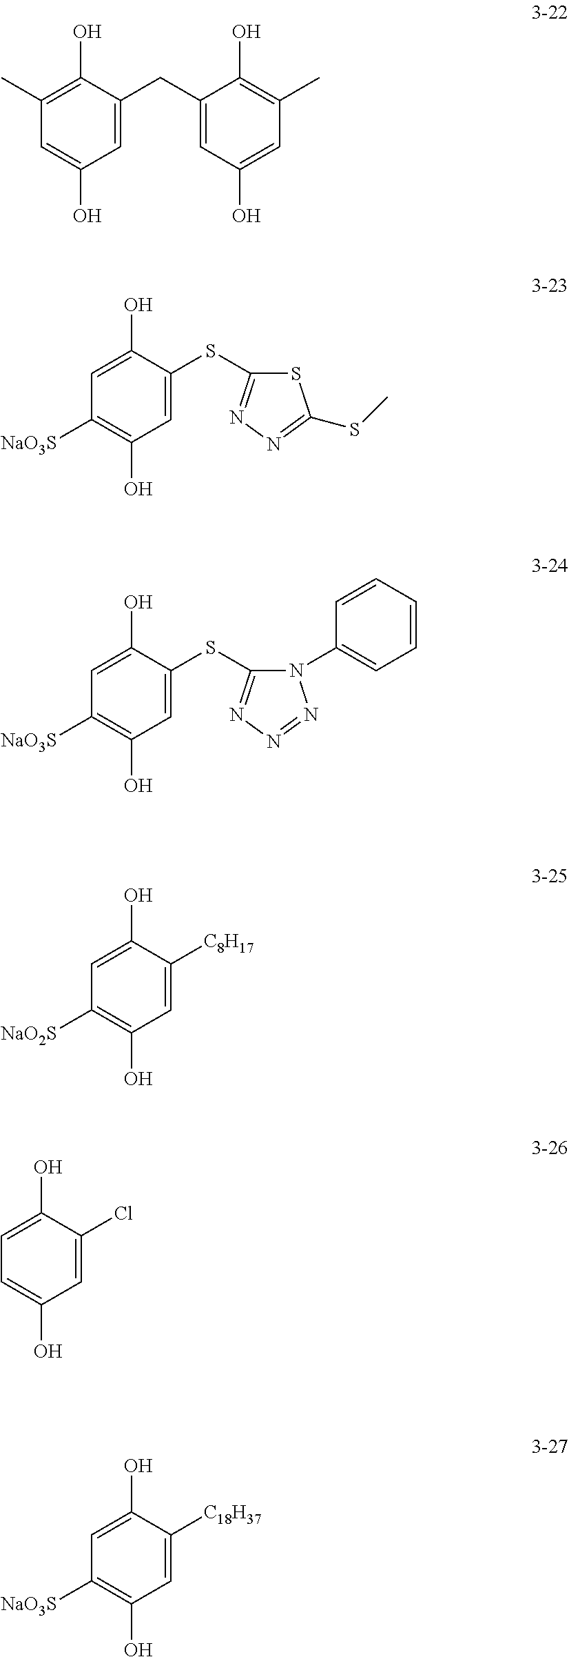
C1(O)=CC(C)=C(O)C(CC2=CC(O)=CC(C)=C2O)=C1.C1(O)=CC([NaO3S])=C(O)C=C1SC1=NN=C(SC)S1.C1(O)=CC([NaO3S])=C(O)C=C1SC1=NN=NN1C1=CC=CC=C1.C1(O)=CC([NaO2S])=C(O)C=C1[C8H17].C1(O)=CC=C(O)C=C1Cl.C1(O)=CC([NaO3S])=C(O)C=C1[C18H37]
